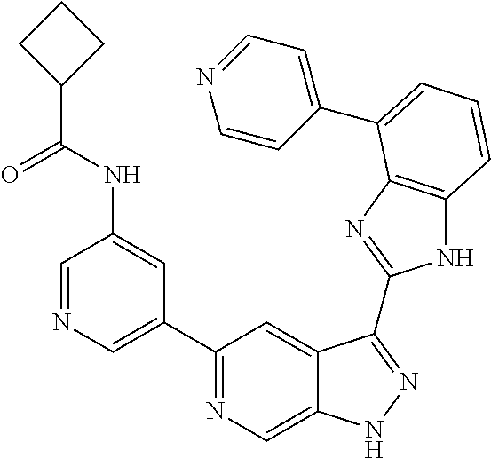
C1=NC=C(C2=NC=C3C(=C2)C(C2=NC4=C(N2)C=CC=C4C2=CC=NC=C2)=NN3)C=C1NC(C1CCC1)=O
